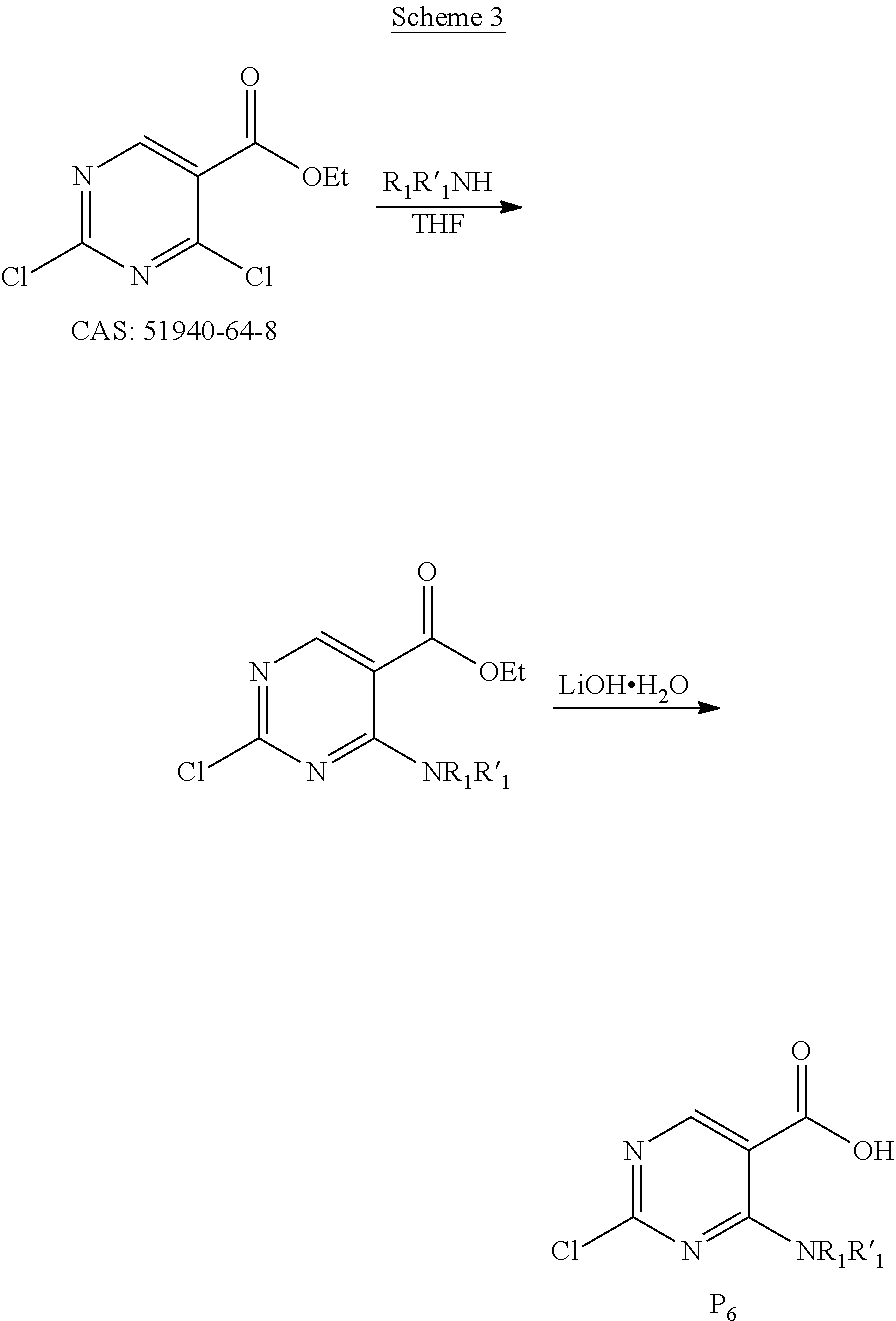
N1=C(Cl)N=C([NR1R1])C(C(O)=O)=C1.[P6].N1=C(Cl)N=C(Cl)C(C([OEt])=O)=C1.[THF].[LiOHH2O].N1=C(Cl)N=C([NR1R1])C(C([OEt])=O)=C1
